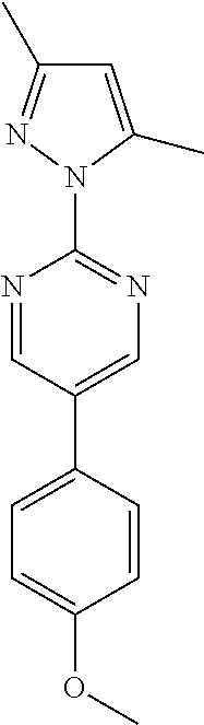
N1(C2=NC=C(C3=CC=C(OC)C=C3)C=N2)C(C)=CC(C)=N1
